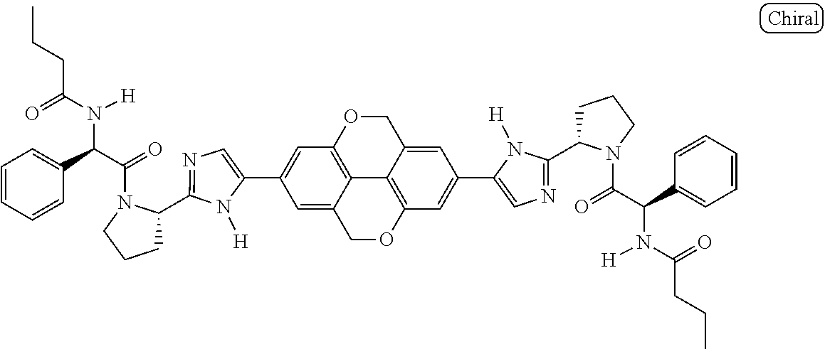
C1(C2=CC3=C4C(=C2)COC2=C4C(=CC(C4=CN=C(C5CCCN5C(=O)C(C5=CC=CC=C5)N([H])C(=O)CCC)N4[H])=C2)CO3)=CN=C(C2CCCN2C(=O)C(C2=CC=CC=C2)N([H])C(=O)CCC)N1[H]
